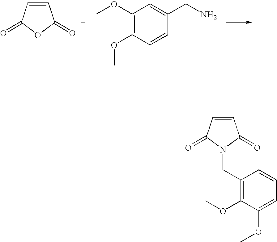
C1=CC(=O)OC1=O.C1(OC)=C(OC)C=CC(CN)=C1.C1(CN2C(=O)C=CC2=O)=C(OC)C(OC)=CC=C1
